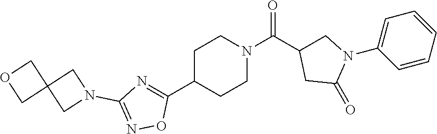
C1C(C2=NC(N3CC4(C3)COC4)=NO2)CCN(C(C2CN(C3=CC=CC=C3)C(=O)C2)=O)C1
